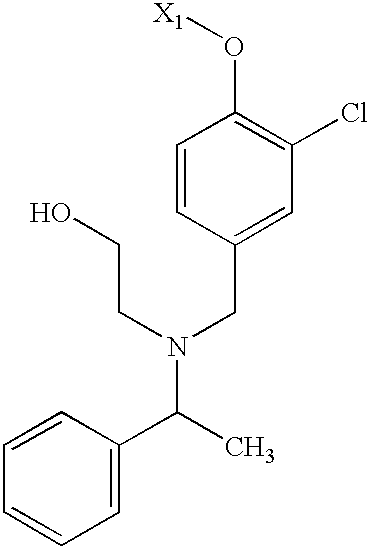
C1=CC(CN(C(C2=CC=CC=C2)C)CCO)=CC(Cl)=C1O[X1]
